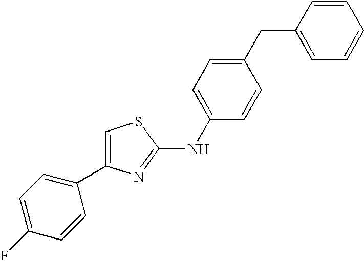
C1=C(NC2=NC(C3=CC=C(F)C=C3)=CS2)C=CC(CC2=CC=CC=C2)=C1
